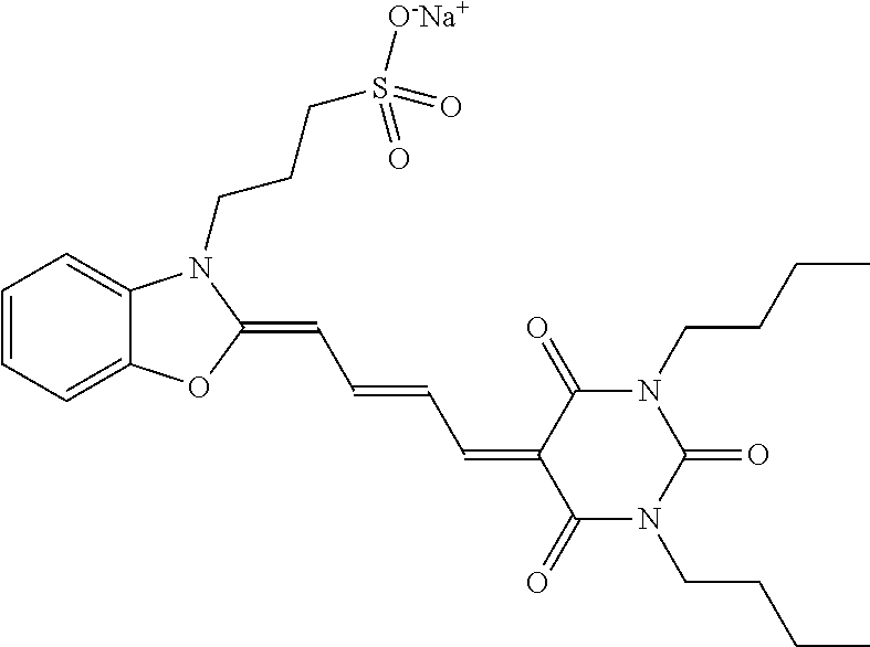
C1=CC=C2C(=C1)N(CCCS([O-Na+])(=O)=O)C(=CC=CC=C1C(=O)N(CCCC)C(=O)N(CCCC)C1=O)O2
